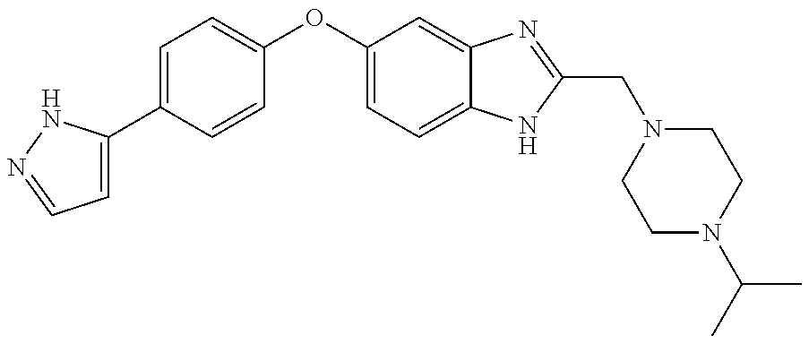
C1=C(C2=CC=C(OC3=CC=C4C(=C3)N=C(CN3CCN(C(C)C)CC3)N4)C=C2)NN=C1
